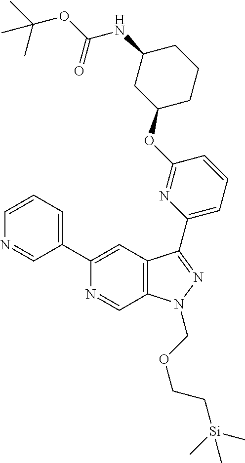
C1=CC=C(C2=CC3=C(C=N2)N(COCC[Si](C)(C)C)N=C3C2=CC=CC(OC3CCCC(NC(=O)OC(C)(C)C)C3)=N2)C=N1
